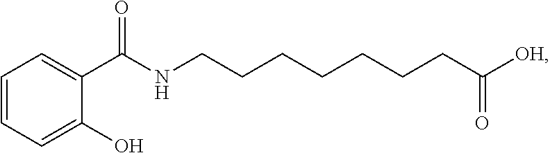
C1=CC=C(O)C(C(NCCCCCCCC([OH])=O)=O)=C1
